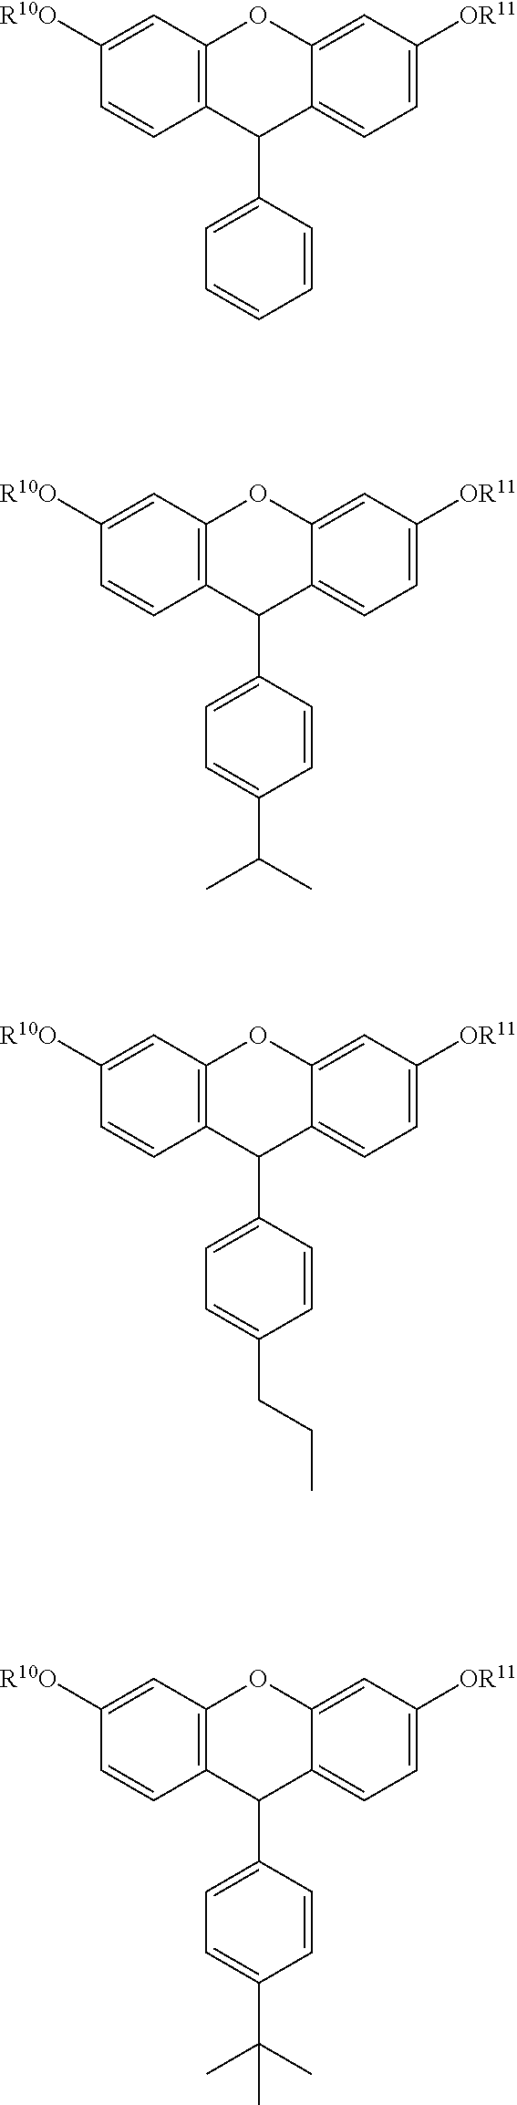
C12=CC=C([OR11])C=C1OC1=C(C2C2=CC=CC=C2)C=CC([R10O])=C1.C12=CC=C([OR11])C=C1OC1=C(C2C2=CC=C(C(C)C)C=C2)C=CC([R10O])=C1.C12=CC=C([OR11])C=C1OC1=C(C2C2=CC=C(CCC)C=C2)C=CC([R10O])=C1.C12=CC=C([OR11])C=C1OC1=C(C2C2=CC=C(C(C)(C)C)C=C2)C=CC([R10O])=C1
